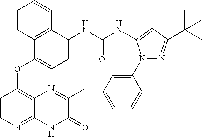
C1=CC2=C(C=C1)C(NC(NC1=CC(C(C)(C)C)=NN1C1=CC=CC=C1)=O)=CC=C2OC1=C2C(=NC=C1)NC(=O)C(C)=N2
